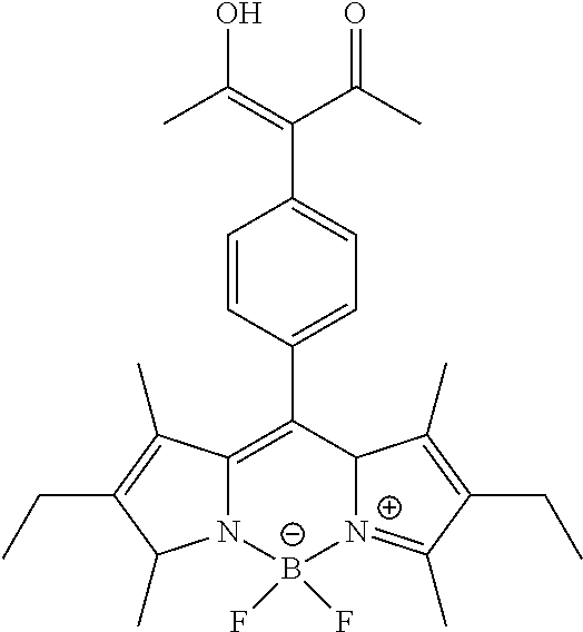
C1=CC(C2=C3N(C(C)C(CC)=C3C)[B-](F)(F)[N+]3=C(C)C(CC)=C(C)C23)=CC=C1C(C(C)=O)=C(C)O
